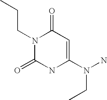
N1(CCC)C(=O)NC(N(N)CC)=CC1=O
